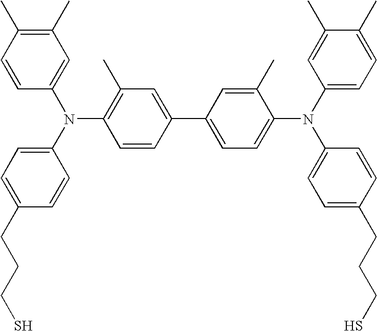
C1=CC(C)=C(C)C=C1N(C1=CC=C(CCCS)C=C1)C1=C(C)C=C(C2=CC=C(N(C3=CC=C(CCCS)C=C3)C3=CC=C(C)C(C)=C3)C(C)=C2)C=C1
